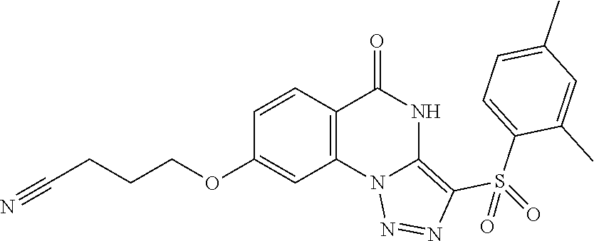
C1(OCCCC#N)=CC2=C(C=C1)C(=O)NC1=C(S(C3=CC=C(C)C=C3C)(=O)=O)N=NN21
